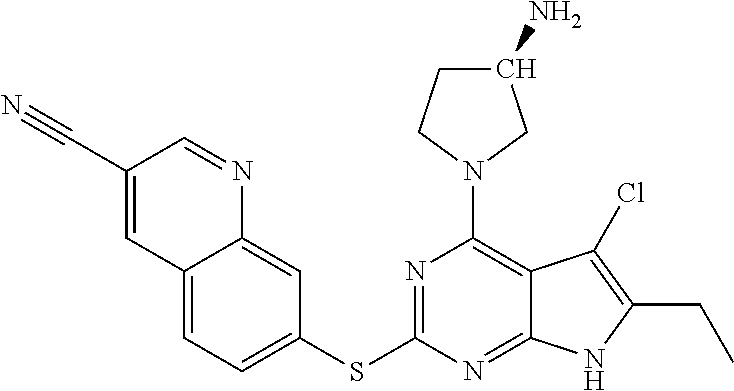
C(C1=CC2=CC=C(SC3=NC(N4CC(N)CC4)=C4C(=N3)NC(CC)=C4Cl)C=C2N=C1)#N
